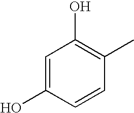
C1=C(O)C=CC(C)=C1O
